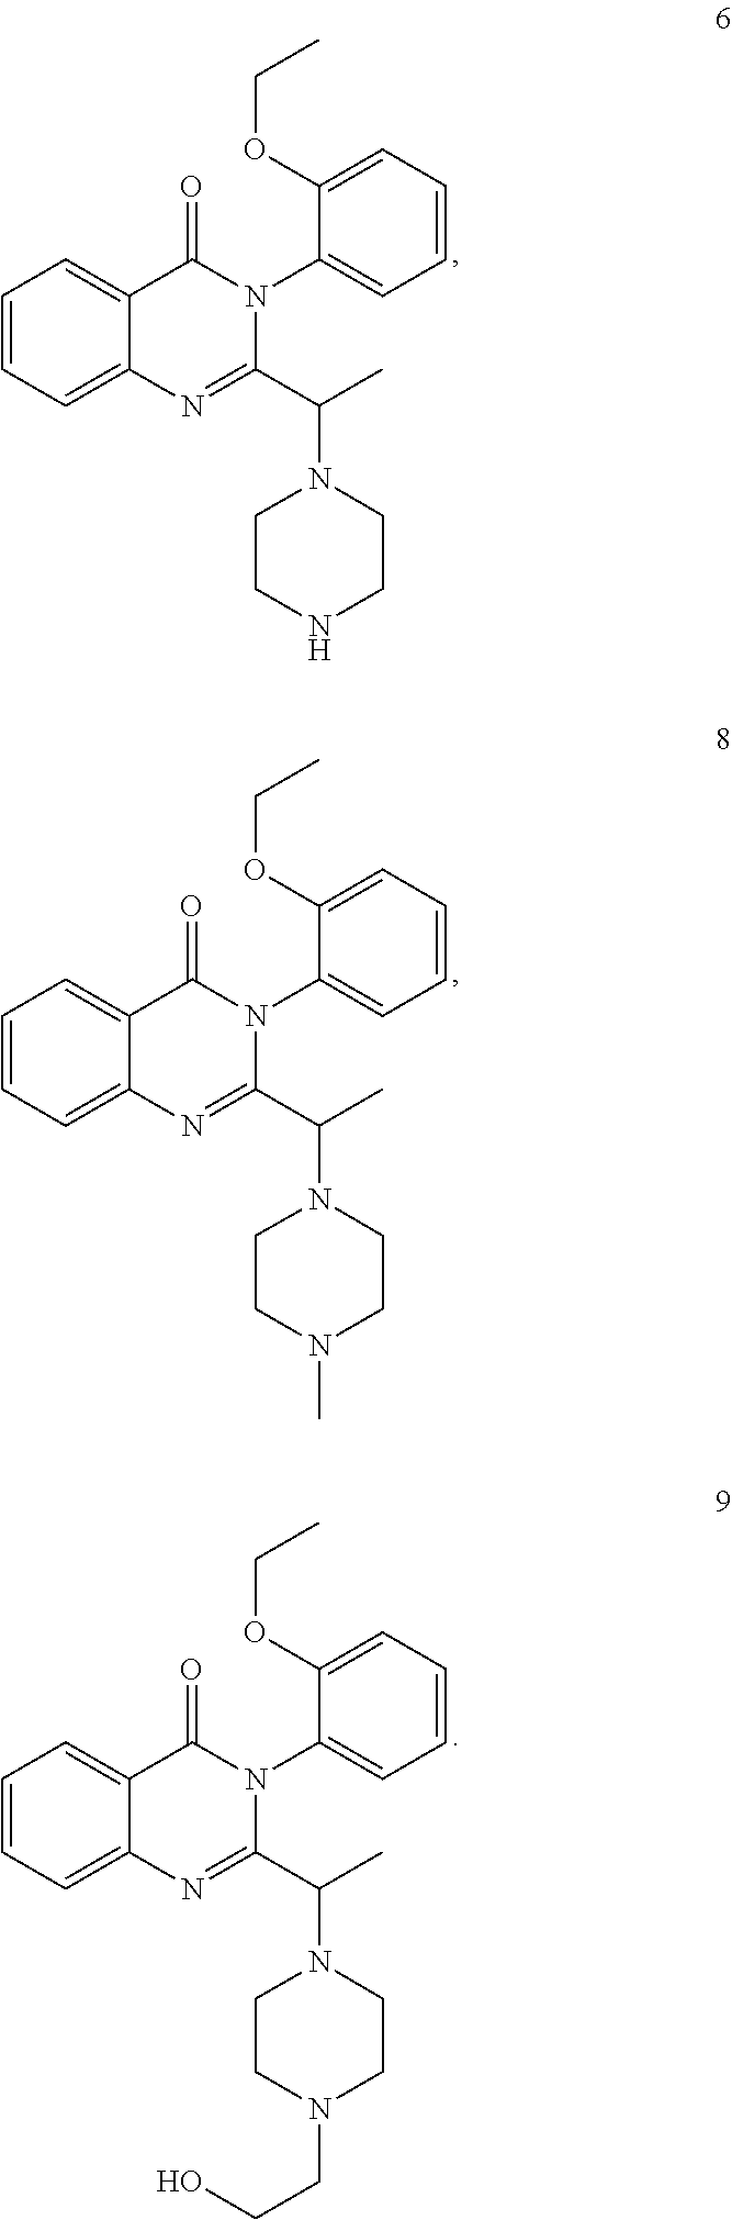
C1=CC=C2C(=C1)C(=O)N(C1=CC=CC=C1OCC)C(C(N1CCNCC1)C)=N2.C1=CC=C2C(=C1)C(=O)N(C1=CC=CC=C1OCC)C(C(N1CCN(C)CC1)C)=N2.C1=CC=C2C(=C1)C(=O)N(C1=CC=CC=C1OCC)C(C(N1CCN(CCO)CC1)C)=N2
